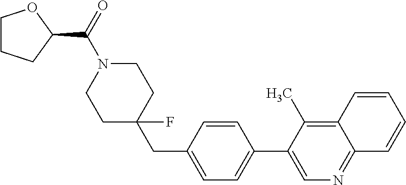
C1CCC(C(=O)N2CCC(CC3=CC=C(C4=CN=C5C(=C4C)C=CC=C5)C=C3)(F)CC2)O1
